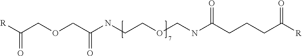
[R]C(COCC(NCCOCNC(CCCC(=O)[R])=O)=O)=O
